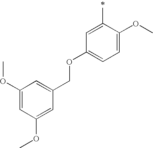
COC1=CC(OC)=CC(COC2=CC=C(OC)C(C)=C2)=C1
